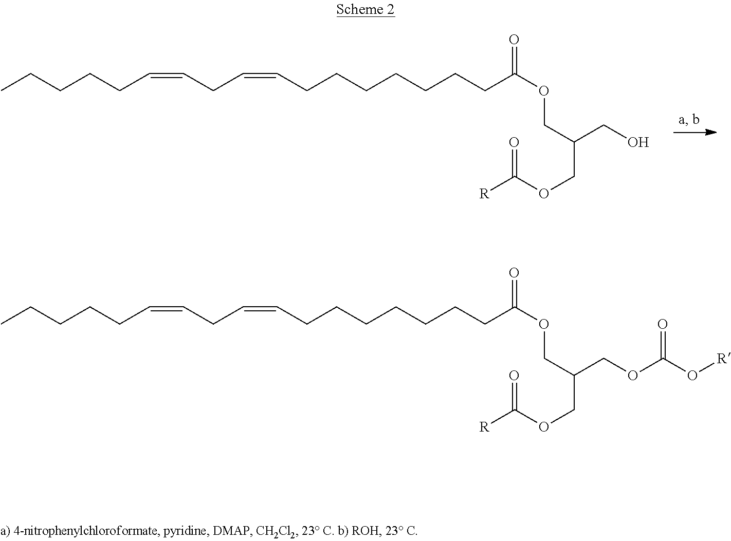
C(=CCC=CCCCCCCCC(OCC(COC([R])=O)CO)=O)CCCCC.C(=CCC=CCCCCCCCC(OCC(COC([R])=O)COC(O[R])=O)=O)CCCCC
